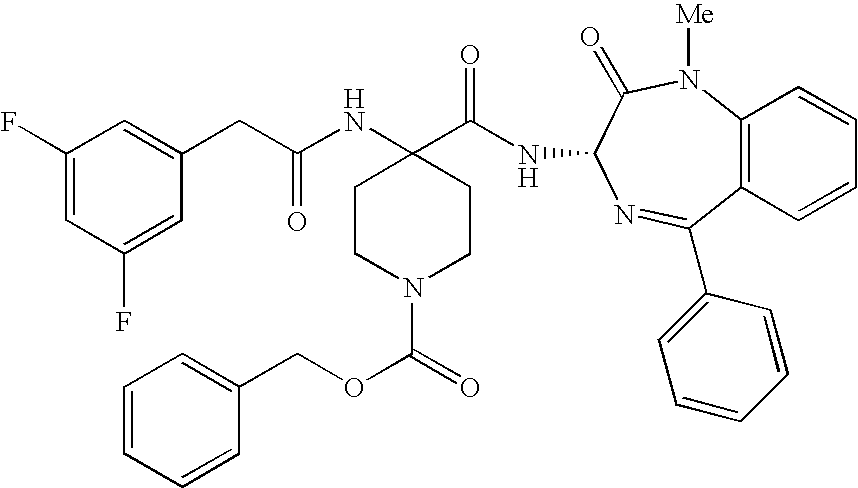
C1(CC(NC2(C(=O)NC3C(=O)N([Me])C4=C(C=CC=C4)C(C4=CC=CC=C4)=N3)CCN(C(=O)OCC3=CC=CC=C3)CC2)=O)=CC(F)=CC(F)=C1
